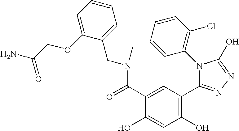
C1(O)=C(C2=NN=C(O)N2C2=C(Cl)C=CC=C2)C=C(C(=O)N(CC2=CC=CC=C2OCC(N)=O)C)C(O)=C1
